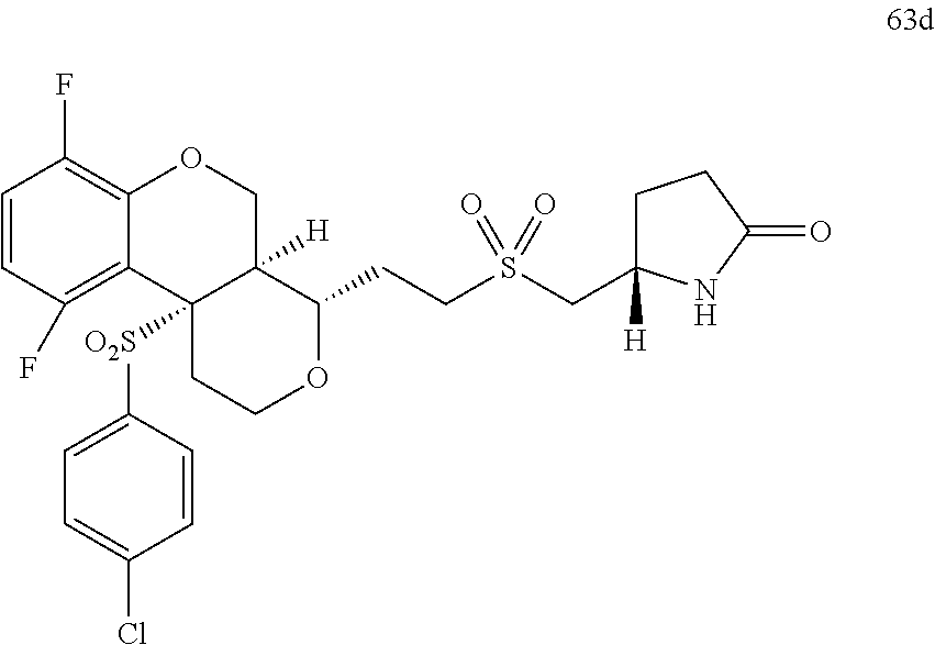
C1=CC(F)=C2C(=C1F)OCC1([H])C2([O2S]C2=CC=C(Cl)C=C2)CCOC1CCS(CC1([H])CCC(=O)N1)(=O)=O
